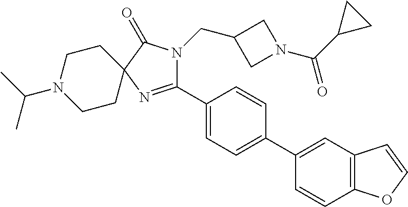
C1(C2=CC=C(C3=CC4=C(C=C3)OC=C4)C=C2)=NC2(C(=O)N1CC1CN(C(C3CC3)=O)C1)CCN(C(C)C)CC2
